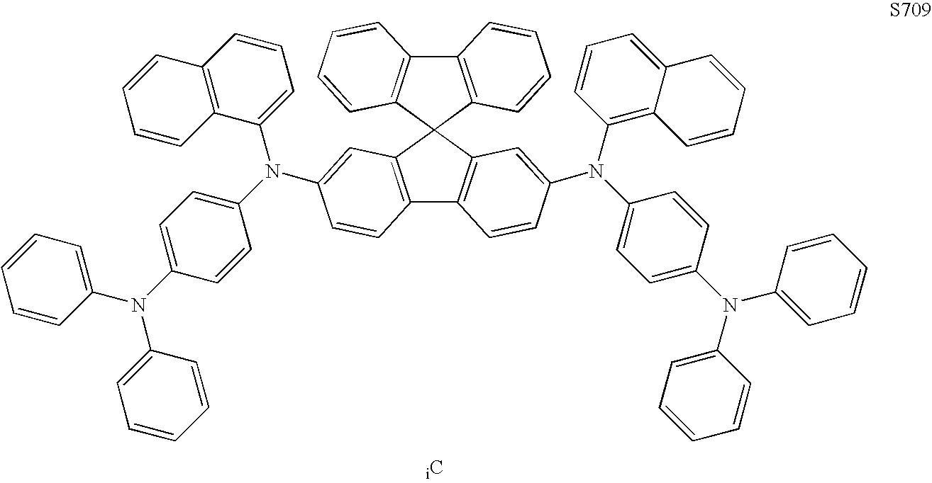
C12=C(C=C(N(C3=CC=CC4=C3C=CC=C4)C3=CC=C(N(C4=CC=CC=C4)C4=CC=CC=C4)C=C3)C=C1)C1(C3=C2C=CC(N(C2=C4C(=CC=C2)C=CC=C4)C2=CC=C(N(C4=CC=CC=C4)C4=CC=CC=C4)C=C2)=C3)C2=C(C3=C1C=CC=C3)C=CC=C2
